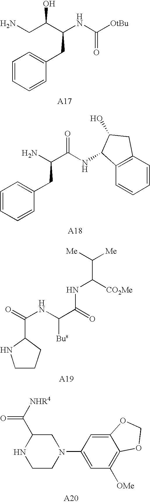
NCC(C(NC([OtBu])=O)CC1=CC=CC=C1)O.NC(C(NC1C2=C(C=CC=C2)CC1O)=O)CC1=CC=CC=C1.C(C1NCCC1)(NC([Bus])C(=O)NC(C([Me])[Me])[CO2Me])=O.C1(N2CC(C([NHR4])=O)NCC2)=CC([OMe])=C2C(=C1)OCO2
